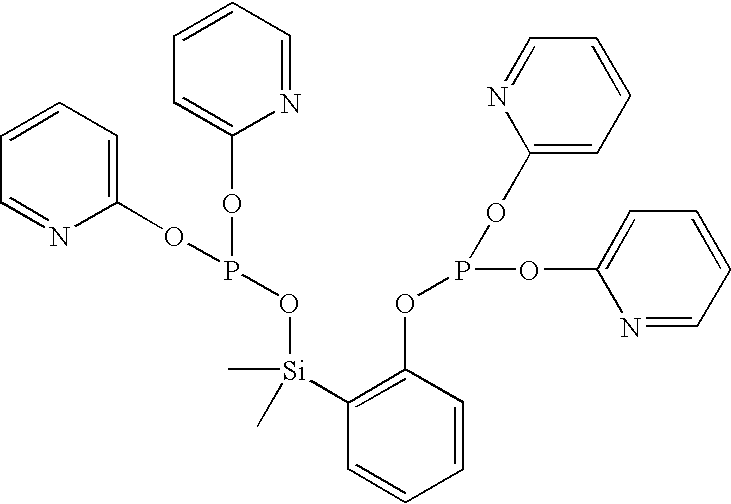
C1=CC=C(OP(OC2=CC=CC=N2)O[Si](C2=C(OP(OC3=CC=CC=N3)OC3=CC=CC=N3)C=CC=C2)(C)C)N=C1
